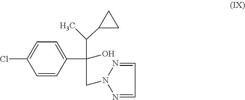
C1=CC(C(CN2N=CC=N2)(C(C)C2CC2)O)=CC=C1Cl
